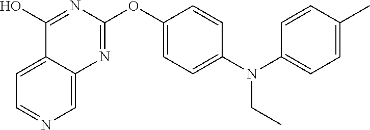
C12=CC=NC=C1N=C(OC1=CC=C(N(C3=CC=C(C)C=C3)CC)C=C1)N=C2O
